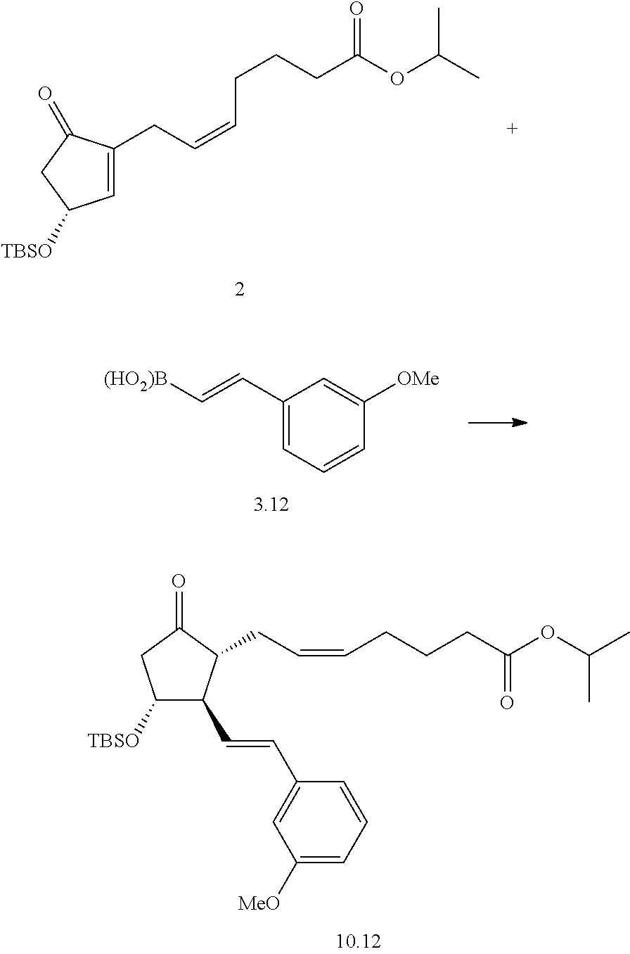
C1=C(CC=CCCCC(=O)OC(C)C)C(=O)CC1[TBSO].C1([TBSO])C(C=CC2=CC([MeO])=CC=C2)C(CC=CCCCC(OC(C)C)=O)C(=O)C1.C1(C=C[(HO2)B])=CC=CC([OMe])=C1
